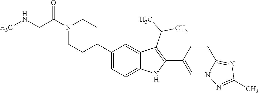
C1(C2CCN(C(CNC)=O)CC2)=CC=C2C(=C1)C(C(C)C)=C(C1=CN3C(=NC(C)=N3)C=C1)N2
